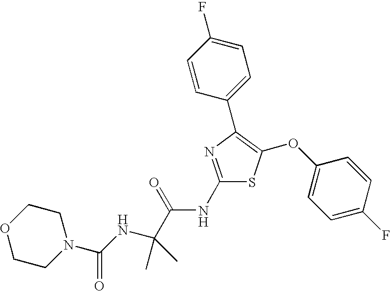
C1(NC(C(NC(N2CCOCC2)=O)(C)C)=O)=NC(C2=CC=C(F)C=C2)=C(OC2=CC=C(F)C=C2)S1
